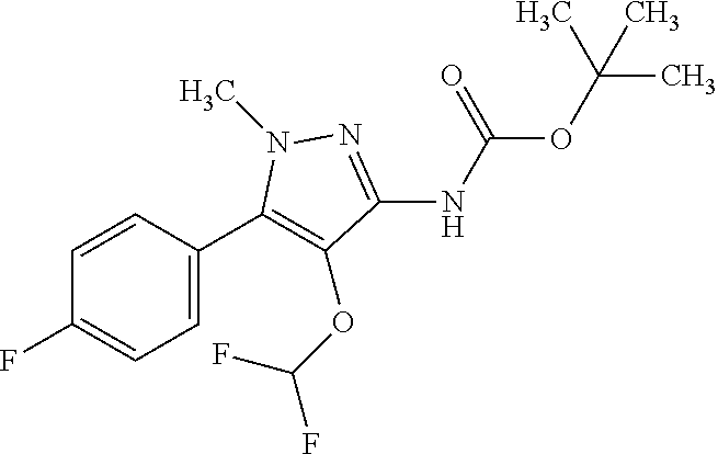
C1=CC(C2=C(OC(F)F)C(NC(OC(C)(C)C)=O)=NN2C)=CC=C1F
